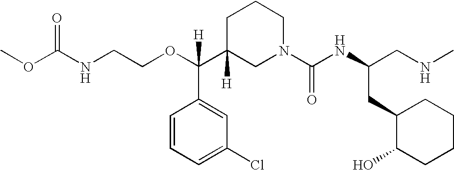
O=C(NCCOC(C1([H])CN(C(NC(CNC)CC2C(O)CCCC2)=O)CCC1)(C1=CC(Cl)=CC=C1)[H])OC
